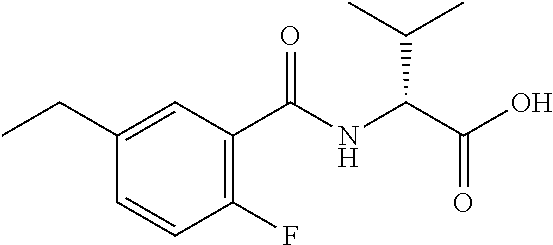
C1(CC)=CC(C(NC(C(O)=O)C(C)C)=O)=C(F)C=C1
